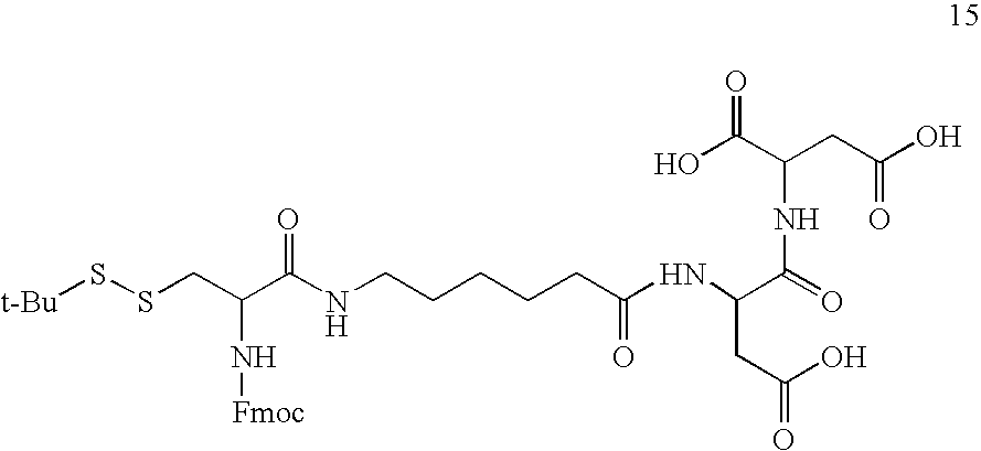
[t-Bu]SSCC(C(NCCCCCC(NC(CC(O)=O)C(=O)NC(C(=O)O)CC(=O)O)=O)=O)N[Fmoc]
